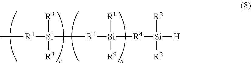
[Si]([R1])([R9])([R4][Si]([R3])([R3])[R4]C)[R4][Si]([H])([R2])[R2]
